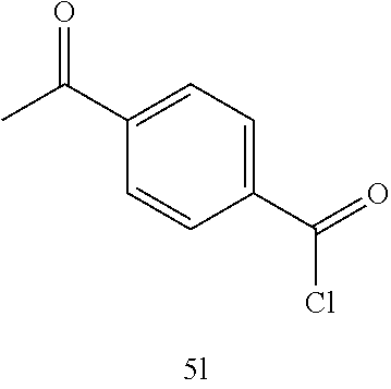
C1(C(=O)Cl)=CC=C(C(C)=O)C=C1
